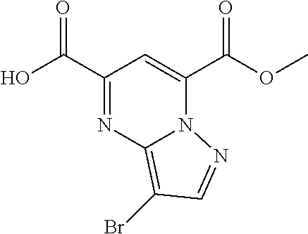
C1(C(O)=O)=NC2=C(Br)C=NN2C(C(OC)=O)=C1
